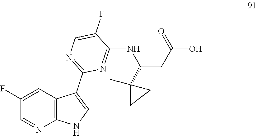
C1(F)=CC2=C(N=C1)NC=C2C1=NC=C(F)C(NC(CC(O)=O)C2(C)CC2)=N1
